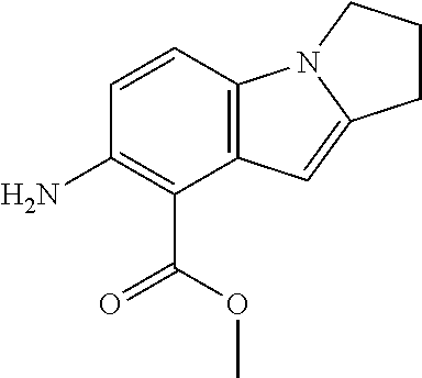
NC1=C(C(=O)OC)C2=C(C=C1)N1C(=C2)CCC1
